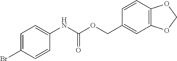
C1=C(Br)C=CC(NC(OCC2=CC3=C(C=C2)OCO3)=O)=C1
